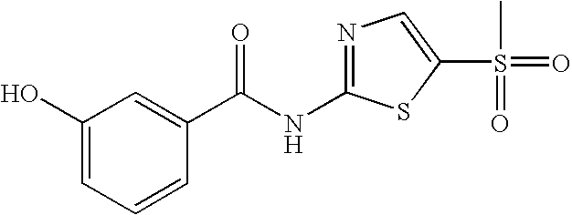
C1(O)=CC=CC(C(NC2=NC=C(S(=O)(=O)C)S2)=O)=C1
